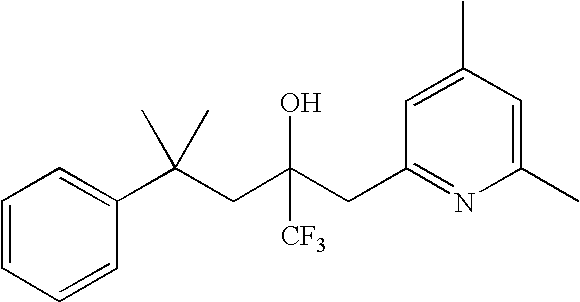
C1=CC=CC(C(CC(CC2=NC(C)=CC(C)=C2)(O)[CF3])(C)C)=C1
